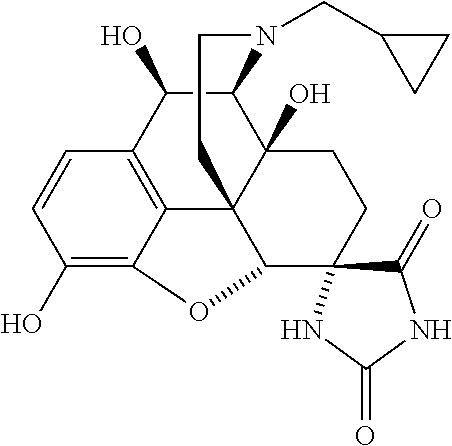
C1(O)C2C3(O)C4(C5=C1C=CC(O)=C5OC4C1(CC3)C(=O)NC(=O)N1)CCN2CC1CC1
